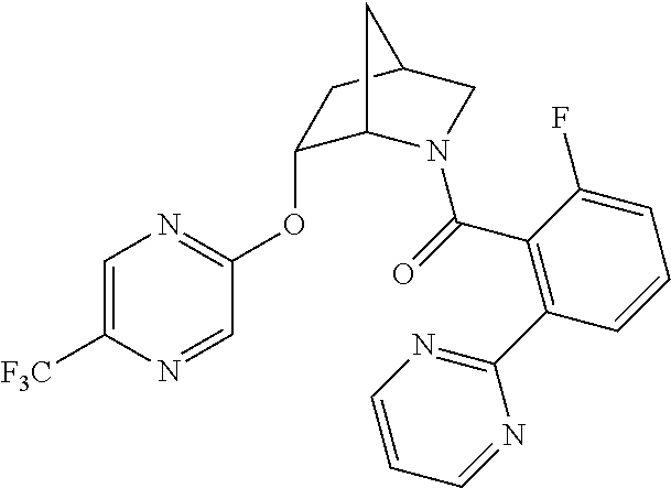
C1=C([F3C])N=CC(OC2C3N(C(=O)C4=C(C5=NC=CC=N5)C=CC=C4F)CC(C2)C3)=N1
